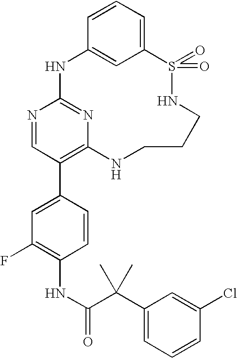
C12=CC=CC(=C1)NC1=NC(=C(C3=CC(F)=C(NC(=O)C(C4=CC=CC(Cl)=C4)(C)C)C=C3)C=N1)NCCCNS2(=O)=O
